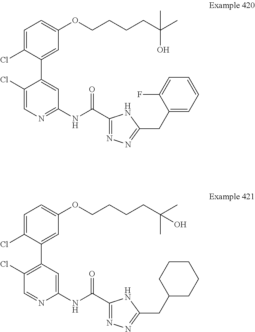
C1=C(Cl)C(C2=CC(NC(C3=NN=C(CC4=CC=CC=C4F)N3)=O)=NC=C2Cl)=CC(OCCCCC(C)(O)C)=C1.C1=C(Cl)C(C2=C(Cl)C=NC(NC(C3=NN=C(CC4CCCCC4)N3)=O)=C2)=CC(OCCCCC(C)(C)O)=C1
